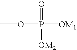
O(P(=O)([OM2])[OM1])C
